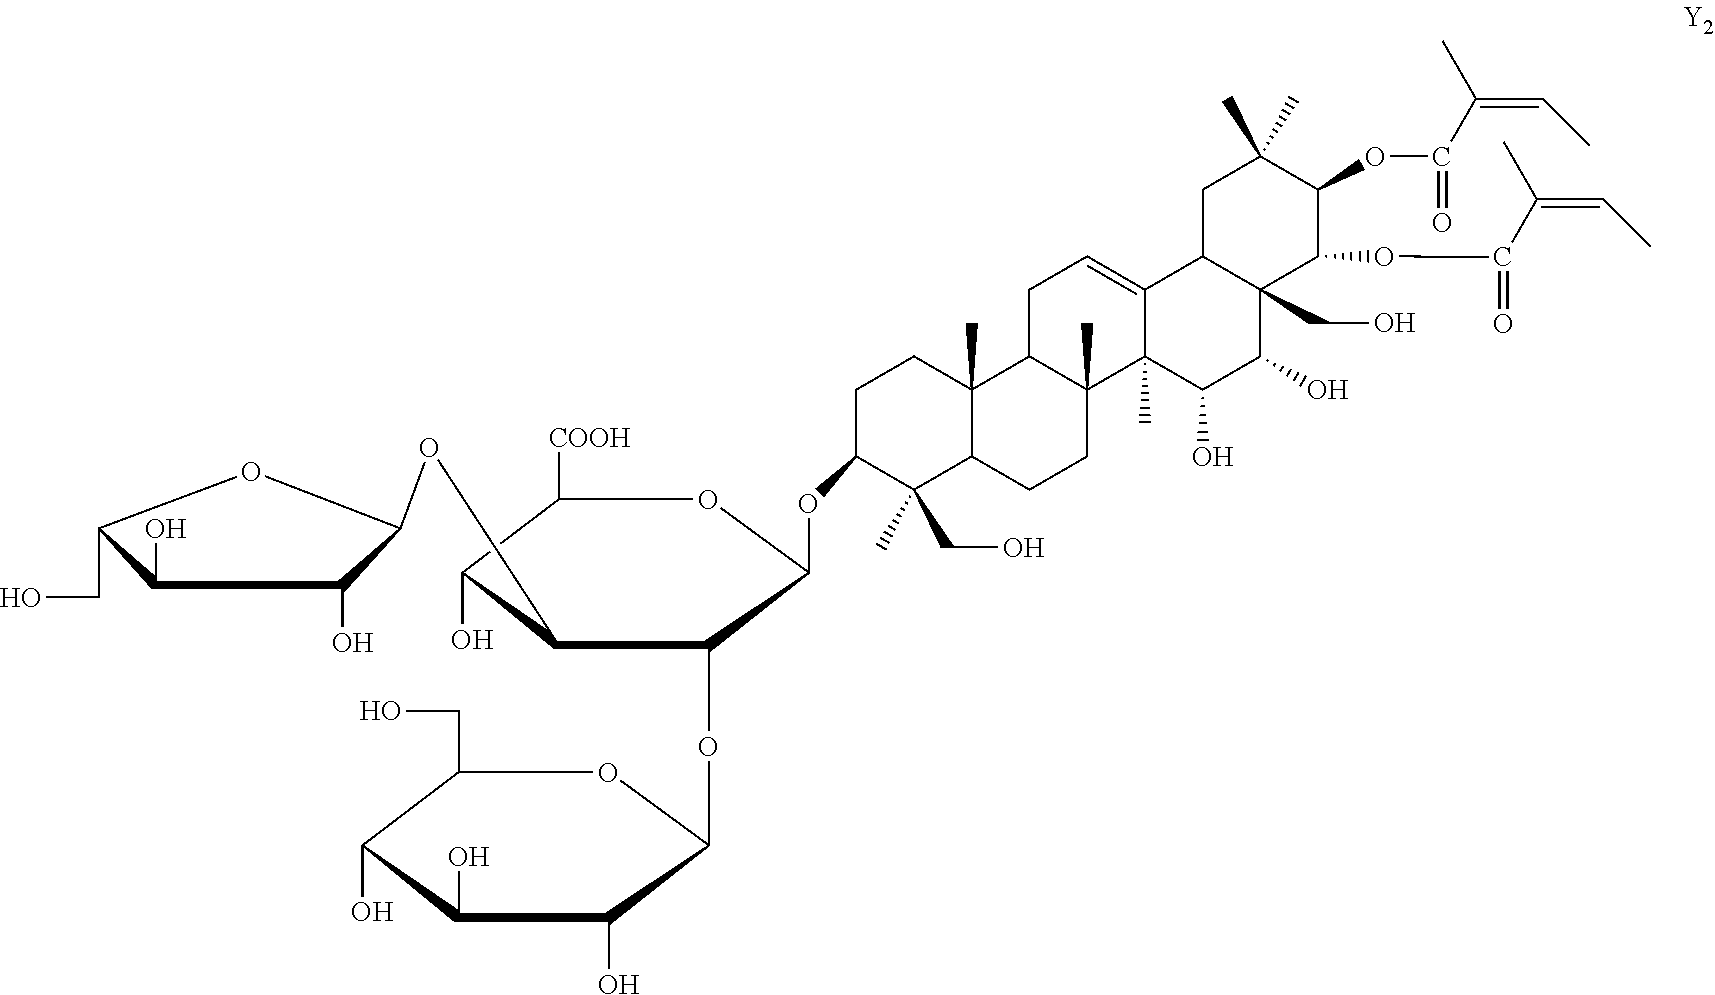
C1(CO)C(O)C(O)C(O)C(OC2C(OC3C(O)C(O)C(CO)O3)C(O)C([COOH])OC2OC2C(C)(CO)C3C(C)(CC2)C2C(C)(CC3)C3(C)C(=CC2)C2C(CO)(C(O)C3O)C(OC(C(C)=CC)=O)C(OC(C(=CC)C)=O)C(C)(C)C2)O1
